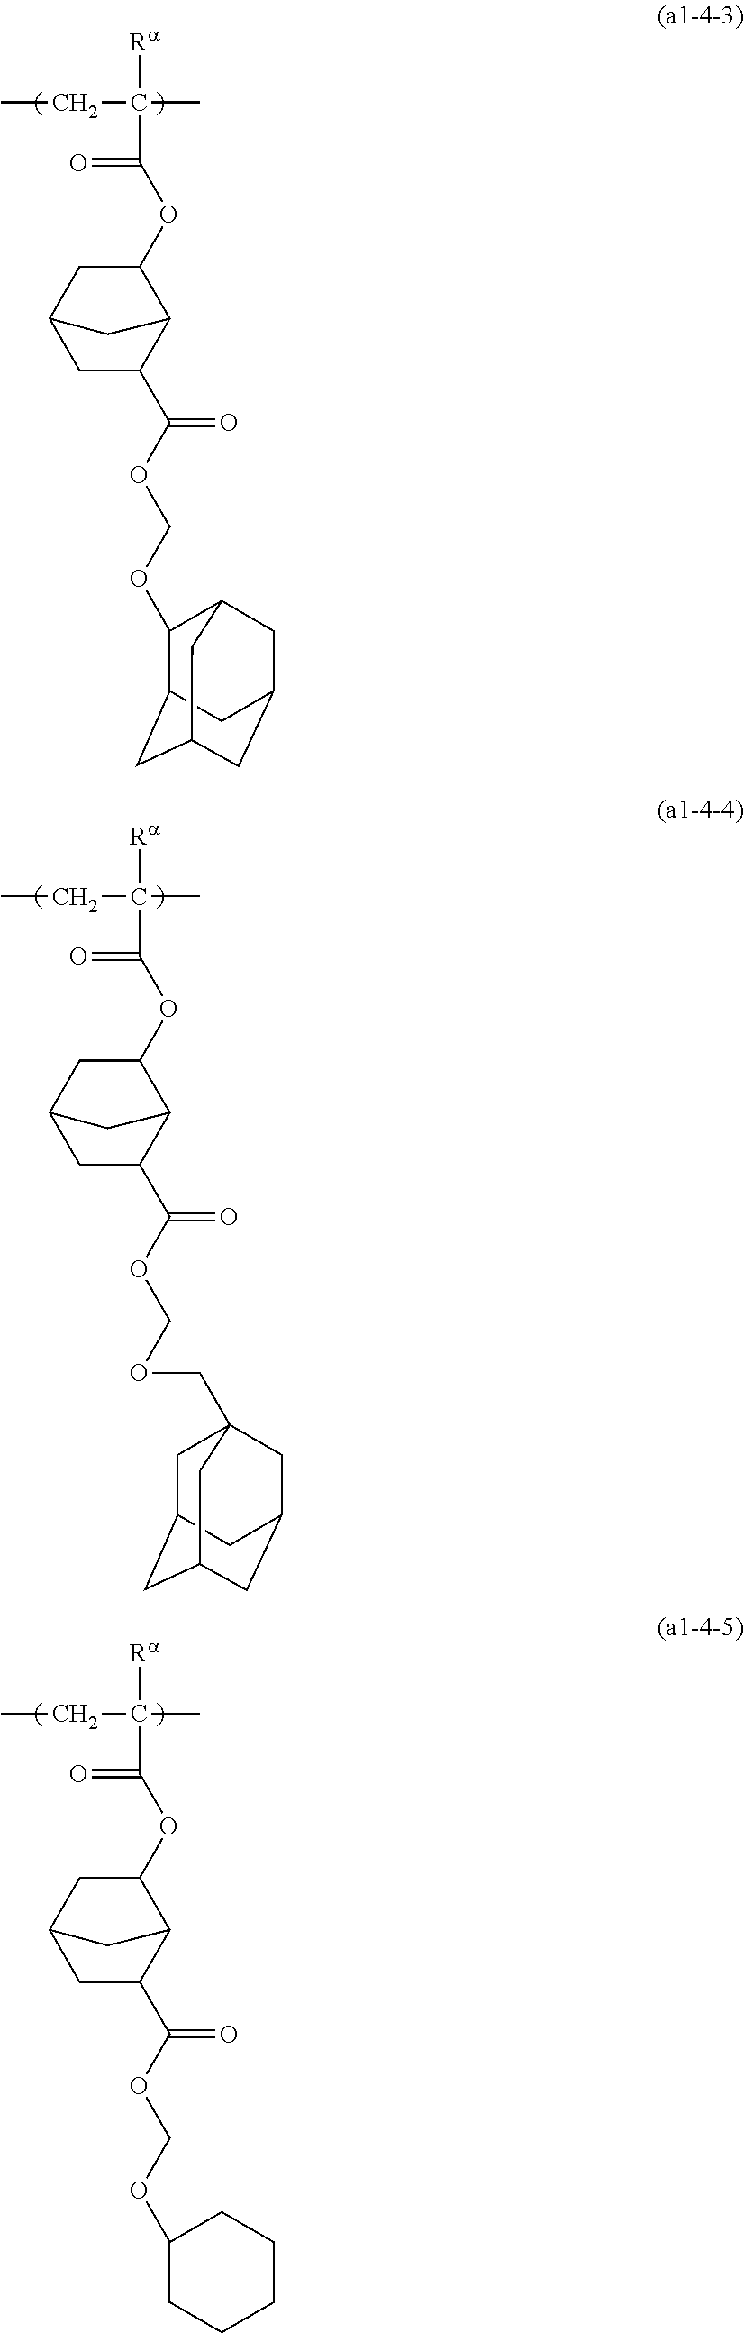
CCC(C)([Ra])C(=O)OC1CC2CC(C(OCOC3CCCCC3)=O)C1C2.CCC(C)([Ra])C(=O)OC1CC2CC(C(OCOC3C4CC5CC(CC3C5)C4)=O)C1C2.CCC(C)([Ra])C(=O)OC1CC2CC(C(OCOCC34CC5CC(CC(C3)C5)C4)=O)C1C2
